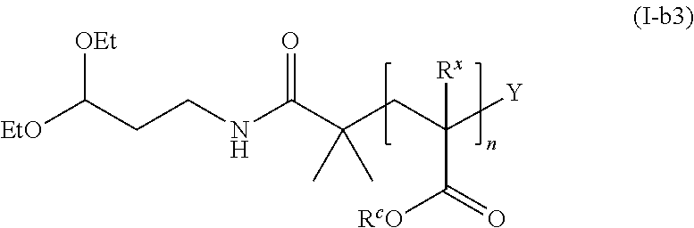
[EtO]C(CCNC(C(CC([Y])(C(=O)[RcO])[Rx])(C)C)=O)[OEt]
